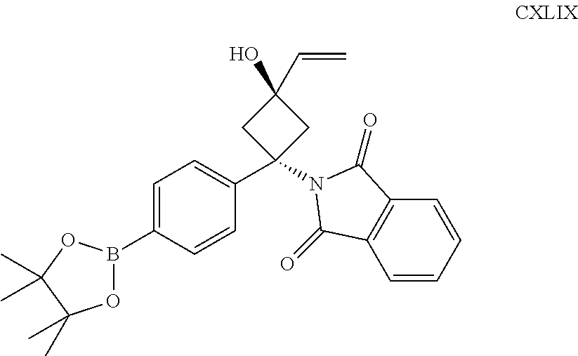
C1=C(B2OC(C)(C)C(C)(C)O2)C=CC(C2(N3C(=O)C4=C(C=CC=C4)C3=O)CC(O)(C=C)C2)=C1
